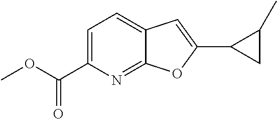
C1=C(C(OC)=O)N=C2C(=C1)C=C(C1CC1C)O2
